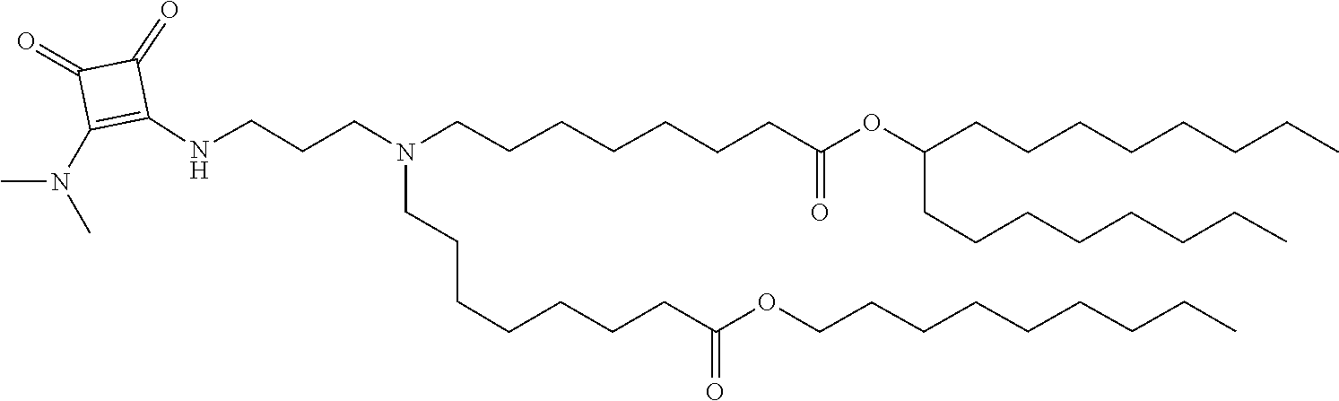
CN(C1=C(NCCCN(CCCCCCCC(OCCCCCCCCC)=O)CCCCCCCC(OC(CCCCCCCC)CCCCCCCC)=O)C(=O)C1=O)C
